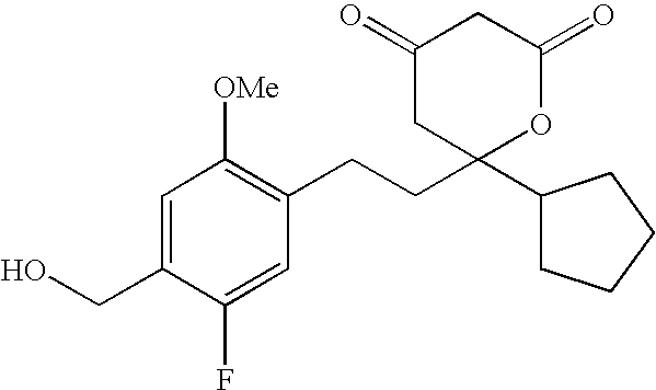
C1=C(CO)C(F)=CC(CCC2(C3CCCC3)OC(=O)CC(=O)C2)=C1[OMe]
